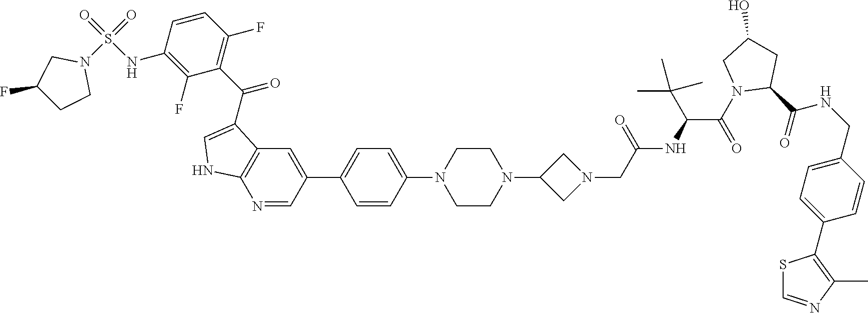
N1=CC(C2=CC=C(N3CCN(C4CN(CC(NC(C(N5C(C(=O)NCC6=CC=C(C7=C(C)N=CS7)C=C6)CC(O)C5)=O)C(C)(C)C)=O)C4)CC3)C=C2)=CC2=C1NC=C2C(C1=C(F)C=CC(NS(=O)(N2CC(F)CC2)=O)=C1F)=O
